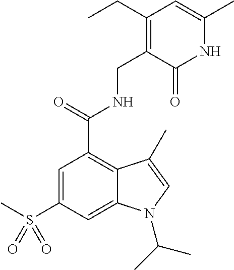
N1C(C)=CC(CC)=C(CNC(C2=C3C(=CC(S(C)(=O)=O)=C2)N(C(C)C)C=C3C)=O)C1=O
